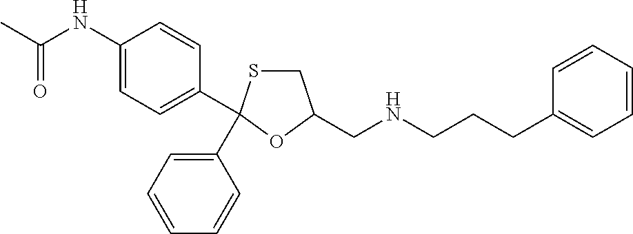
C1(C2(C3=CC=CC=C3)SCC(CNCCCC3=CC=CC=C3)O2)=CC=C(NC(C)=O)C=C1
